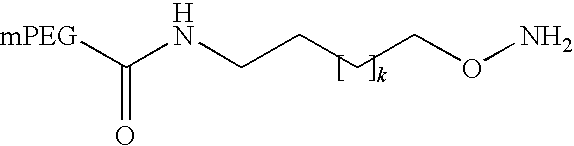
[mPEG]C(NCCCCON)=O
